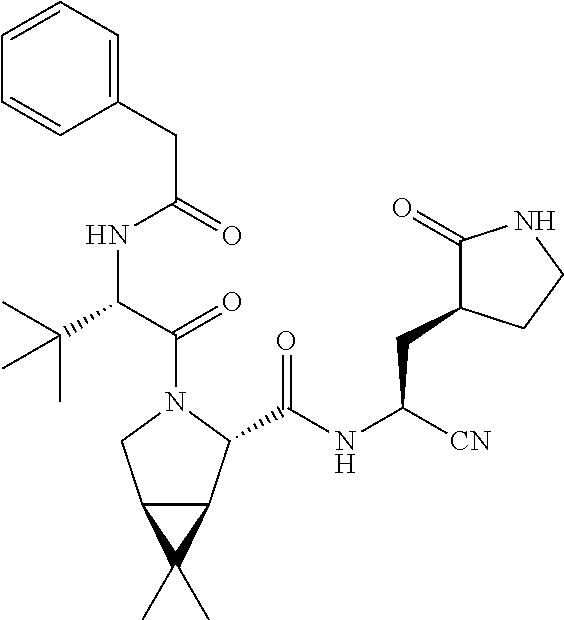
C(NC([CN])CC1C(=O)NCC1)(=O)C1C2C(CN1C(C(C(C)(C)C)NC(CC1=CC=CC=C1)=O)=O)C2(C)C
